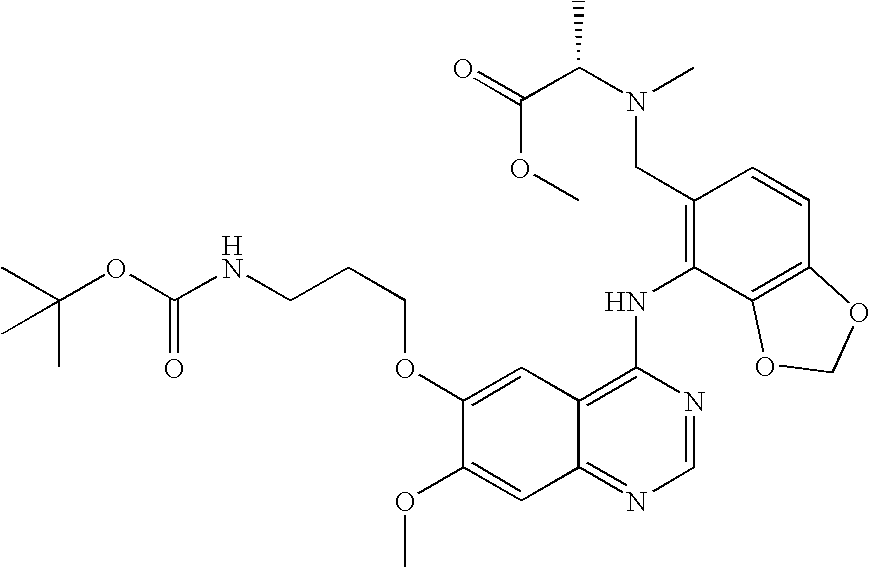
C1(OCCCNC(OC(C)(C)C)=O)=CC2=C(NC3=C(CN(C)C(C)C(OC)=O)C=CC4=C3OCO4)N=CN=C2C=C1OC
